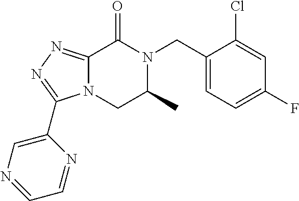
C12=NN=C(C3=CN=CC=N3)N1CC(C)N(CC1=CC=C(F)C=C1Cl)C2=O
